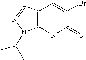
C12=C(N(C)C(=O)C(Br)=C1)N(C(C)C)N=C2
